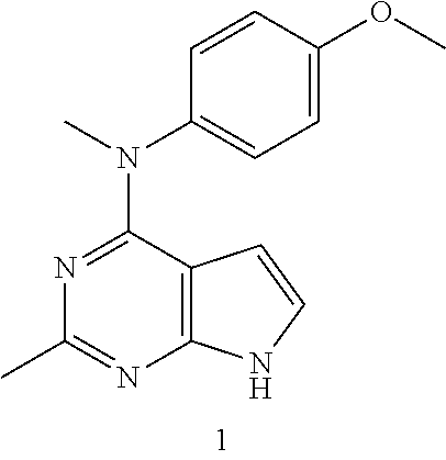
CN(C1=CC=C(OC)C=C1)C1=NC(C)=NC2=C1C=CN2
